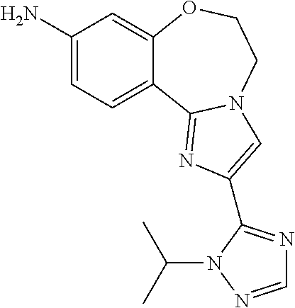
C1(N)=CC=C2C(=C1)OCCN1C2=NC(C2=NC=NN2C(C)C)=C1
